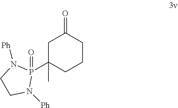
P1(C2(C)CC(=O)CCC2)(=O)N([Ph])CCN1[Ph]
